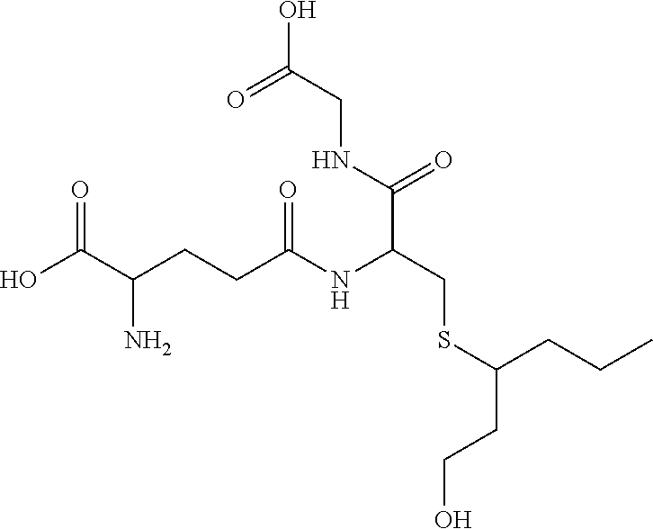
OC(C(CCC(NC(CSC(CCO)CCC)C(NCC(O)=O)=O)=O)N)=O
